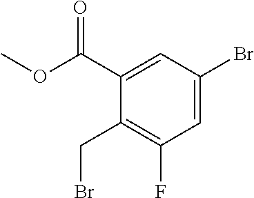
C1=C(C(=O)OC)C(CBr)=C(F)C=C1Br
